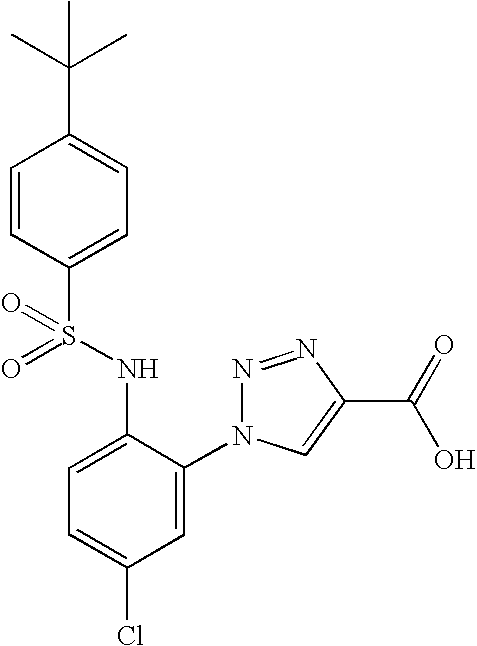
C1=CC(S(NC2=CC=C(Cl)C=C2N2N=NC(C(=O)O)=C2)(=O)=O)=CC=C1C(C)(C)C
